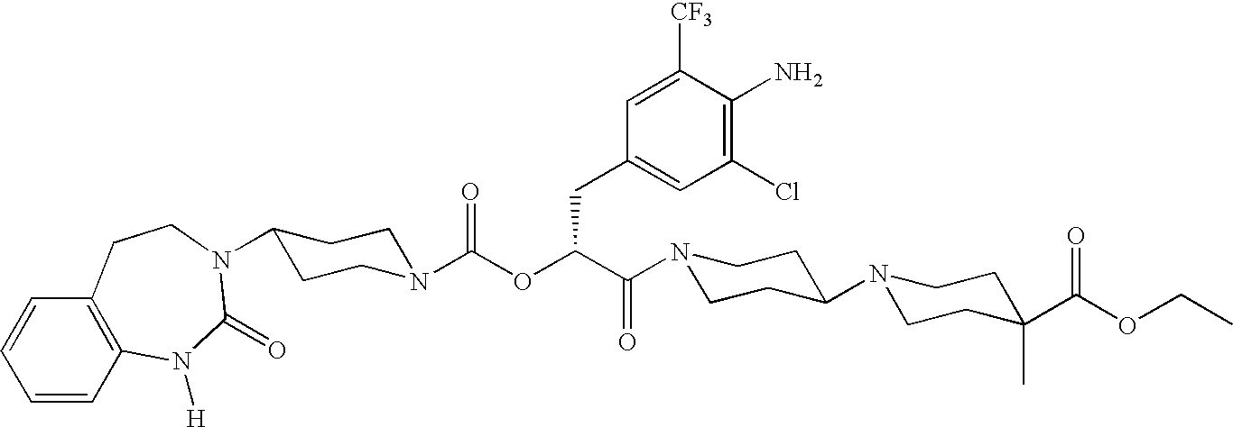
C1=CC2=C(C=C1)CCN(C1CCN(C(OC(C(N3CCC(N4CCC(C(OCC)=O)(C)CC4)CC3)=O)CC3=CC(Cl)=C(N)C([CF3])=C3)=O)CC1)C(=O)N2[H]
